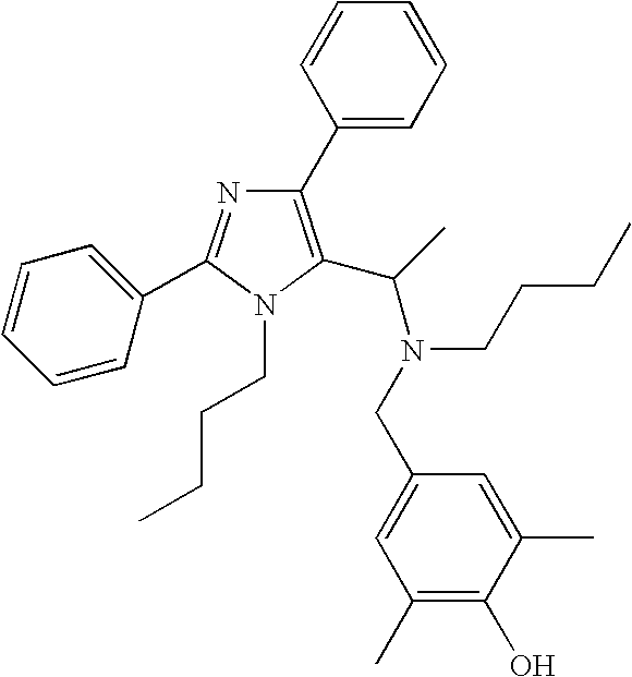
C1(C2=C(C(N(CCCC)CC3=CC(C)=C(O)C(C)=C3)C)N(CCCC)C(C3=CC=CC=C3)=N2)=CC=CC=C1
